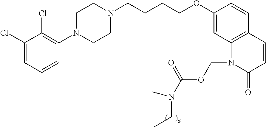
C1(Cl)=CC=CC(N2CCN(CCCCOC3=CC4=C(C=C3)C=CC(=O)N4COC(N(C)CC)=O)CC2)=C1Cl
